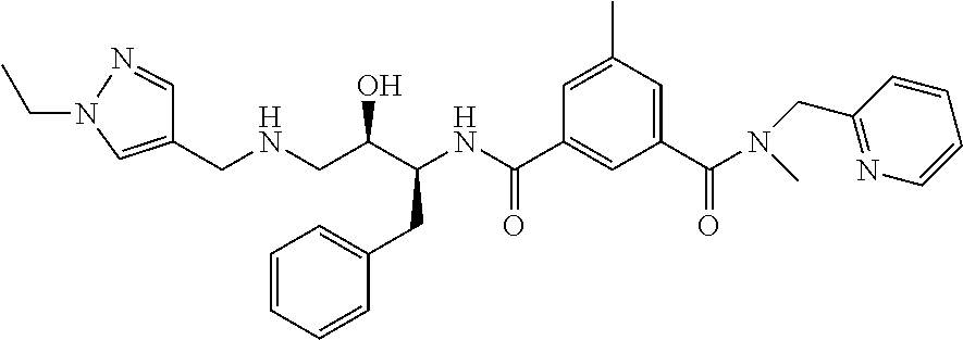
C(NCC(C(NC(C1=CC(C(=O)N(CC2=NC=CC=C2)C)=CC(C)=C1)=O)CC1=CC=CC=C1)O)C1=CN(CC)N=C1
